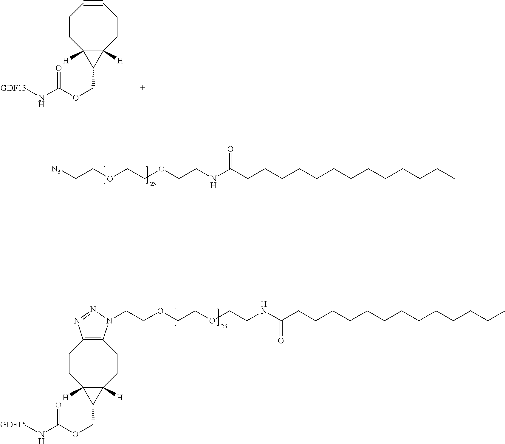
[N3]CCOCCOCCNC(CCCCCCCCCCCCC)=O.C1CC2([H])C([H])(CCC#C1)C2COC(N[GDF15])=O.C1CC2([H])C([H])(CCC3=C1N=NN3CCOCCOCCNC(CCCCCCCCCCCCC)=O)C2COC(N[GDF15])=O
